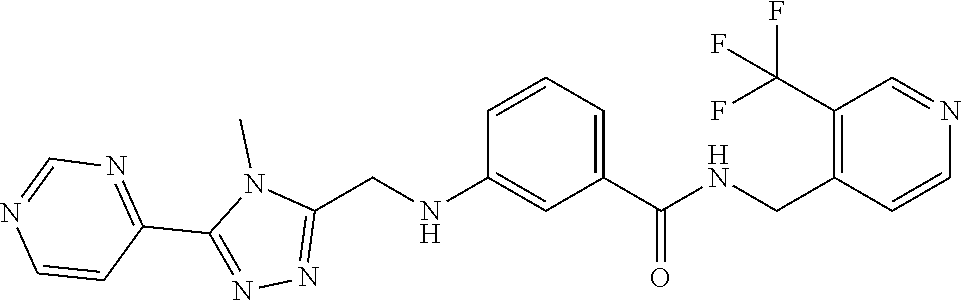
C1=CN=CN=C1C1=NN=C(CNC2=CC(C(=O)NCC3=C(C(F)(F)F)C=NC=C3)=CC=C2)N1C
